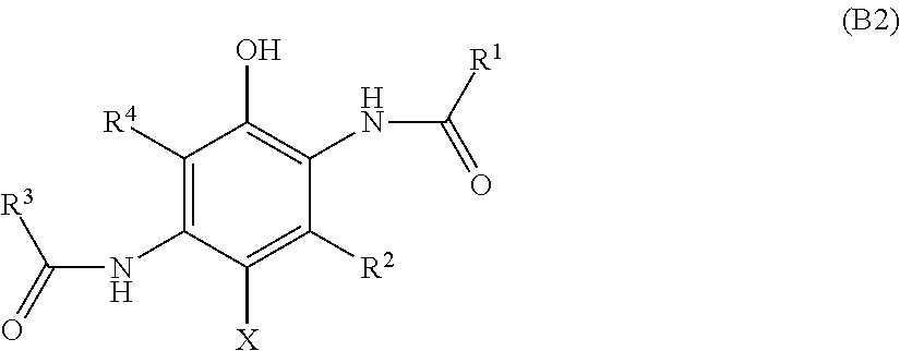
C1([R4])=C(NC(=O)[R3])C([X])=C([R2])C(NC([R1])=O)=C1O
